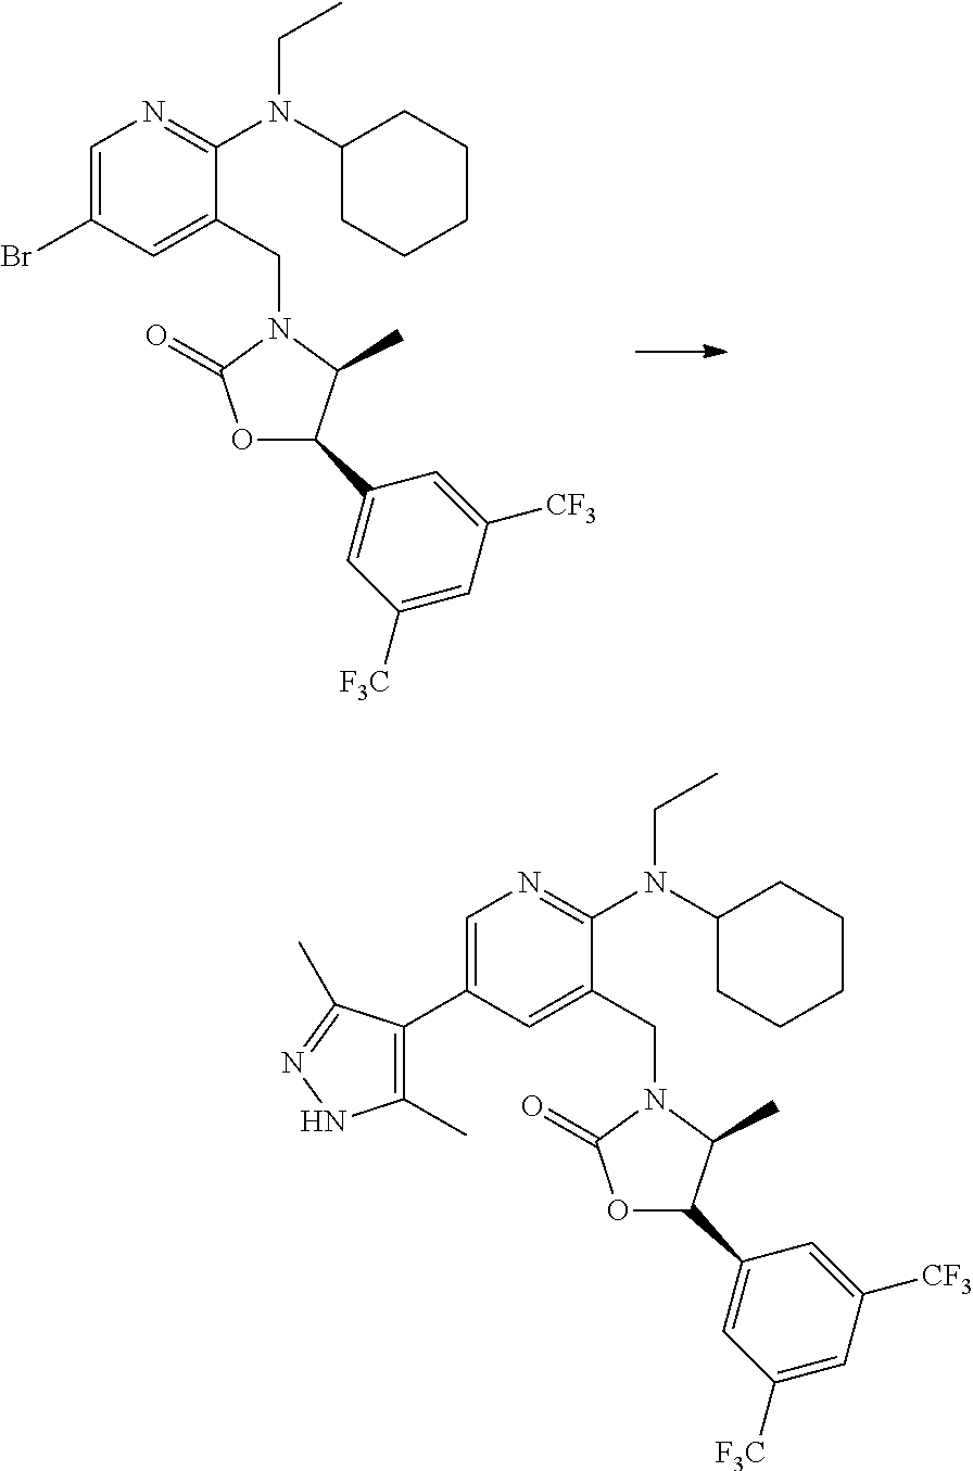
C1=C(Br)C=C(CN2C(=O)OC(C3=CC([F3C])=CC([CF3])=C3)C2C)C(N(C2CCCCC2)CC)=N1.C1=C(C2=C(C)NN=C2C)C=C(CN2C(=O)OC(C3=CC([F3C])=CC([CF3])=C3)C2C)C(N(C2CCCCC2)CC)=N1
